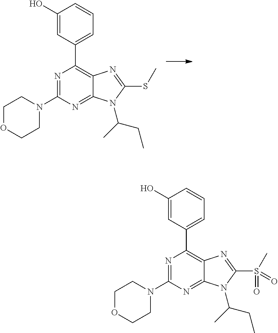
N1=C(N2CCOCC2)N=C2C(=C1C1=CC=CC(O)=C1)N=C(SC)N2C(C)CC.N1=C(N2CCOCC2)N=C2C(=C1C1=CC=CC(O)=C1)N=C(S(C)(=O)=O)N2C(C)CC
